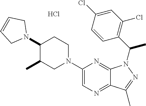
Cl.C1(N2CCC(N3CC=CC3)C(C)C2)=CN=C2C(=N1)N(C(C1=C(Cl)C=C(Cl)C=C1)C)N=C2C
